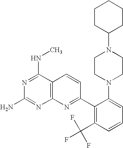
C12=C(C(NC)=NC(N)=N1)C=CC(C1=C(C(F)(F)F)C=CC=C1N1CCN(C3CCCCC3)CC1)=N2
